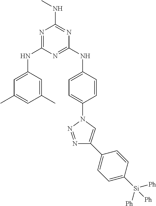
N1=C(NC2=CC(C)=CC(C)=C2)N=C(NC2=CC=C(N3N=NC(C4=CC=C([Si]([Ph])([Ph])[Ph])C=C4)=C3)C=C2)N=C1NC
